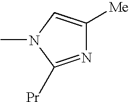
N1=C([Pr])N(C)C=C1[Me]
